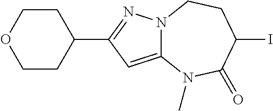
C12=CC(C3CCOCC3)=NN1CCC(I)C(=O)N2C
